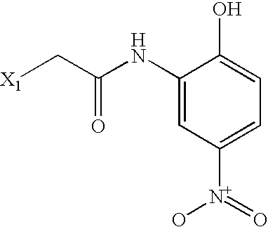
C1(NC(C[X1])=O)=CC([N+](=O)O)=CC=C1O
